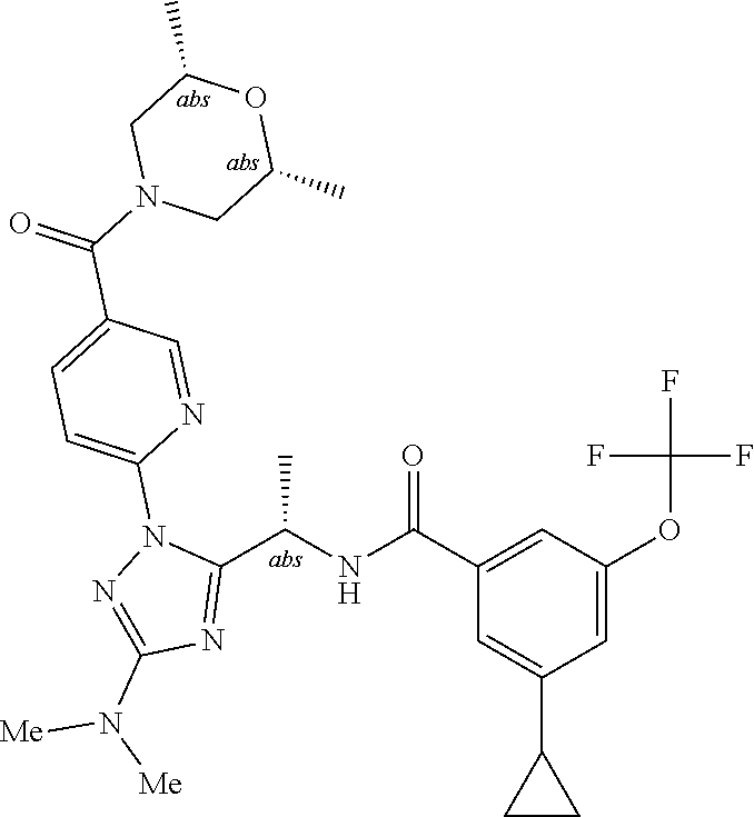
C1(C(=O)NC(C2=NC(N([Me])[Me])=NN2C2=CC=C(C(=O)N3CC(C)OC(C)C3)C=N2)C)=CC(OC(F)(F)F)=CC(C2CC2)=C1
